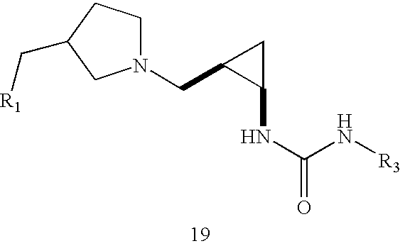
C(N[R3])(NC1C(CN2CCC(C[R1])C2)C1)=O
